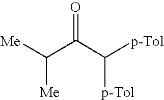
[Me]C(C(C([p-Tol])[p-Tol])=O)[Me]
